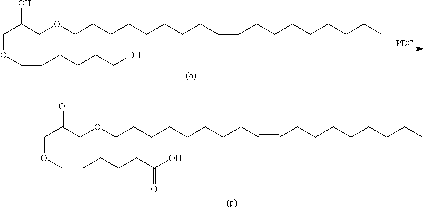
C(C(O)COCCCCCCCCC=CCCCCCCCC)OCCCCCCO.[PDC].C(C(=O)COCCCCCCCCC=CCCCCCCCC)OCCCCCC(O)=O
